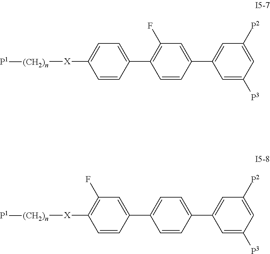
[X](C1=CC=C(C2=C(F)C=C(C3=CC([P2])=CC([P3])=C3)C=C2)C=C1)[(CH2)n][P1].[X](C1=C(F)C=C(C2=CC=C(C3=CC([P2])=CC([P3])=C3)C=C2)C=C1)[(CH2)n][P1]
